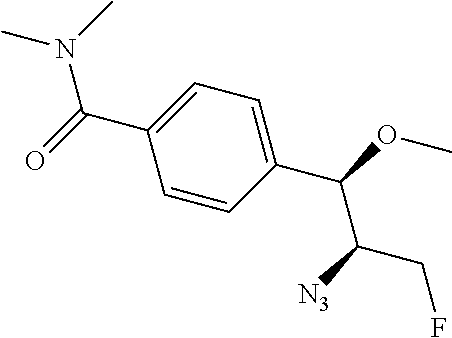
C(C1=CC=C(C(OC)C([N3])CF)C=C1)(=O)N(C)C
